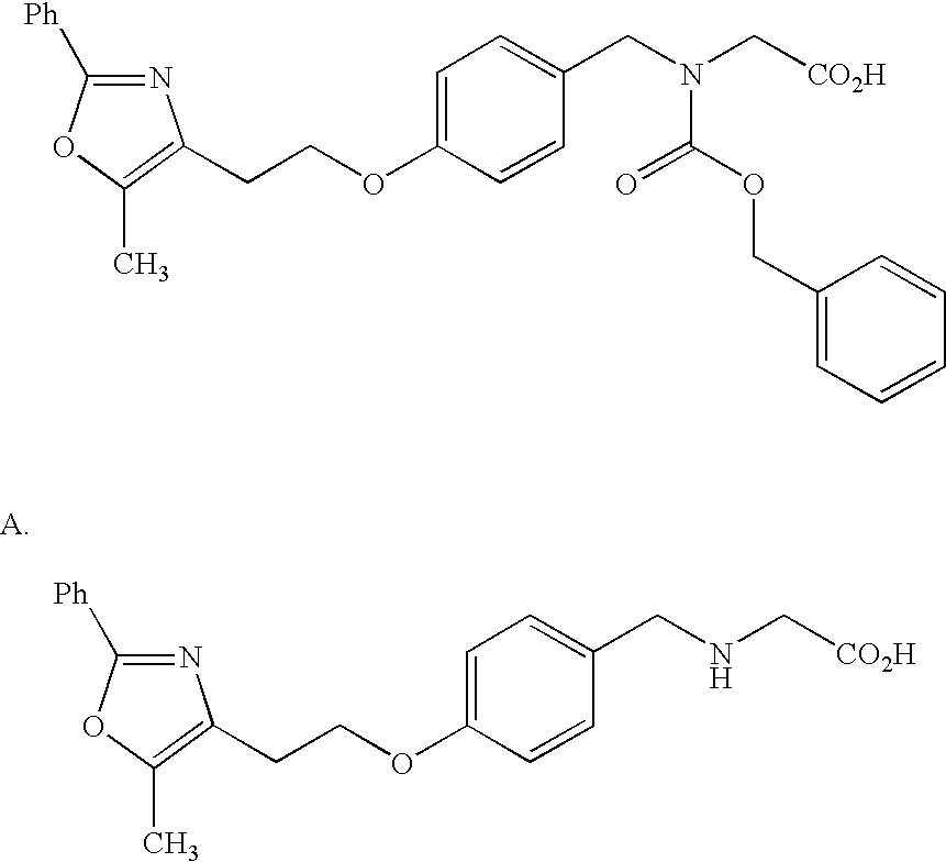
N1=C([Ph])OC(C)=C1CCOC1=CC=C(CNC[CO2H])C=C1.N1=C([Ph])OC(C)=C1CCOC1=CC=C(CN(C[CO2H])C(OCC2=CC=CC=C2)=O)C=C1
